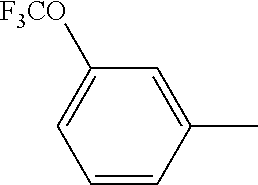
C1=CC(C)=CC([F3CO])=C1
